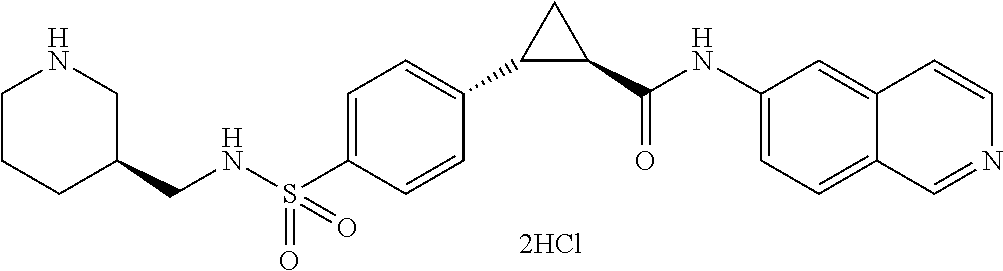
C(NS(C1=CC=C(C2C(C(NC3=CC=C4C(=C3)C=CN=C4)=O)C2)C=C1)(=O)=O)C1CNCCC1
